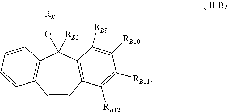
C1=CC2=C(C(O[RB1])([RB2])C3=C1C=CC=C3)C([RB9])=C([RB10])C([RB11])=C2[RB12]
